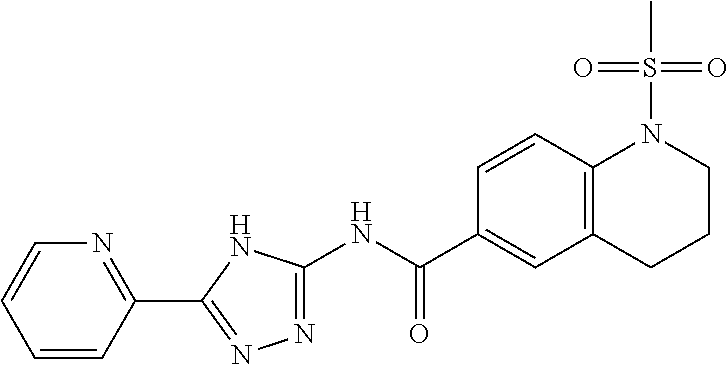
C1(NC(C2=CC3=C(C=C2)N(S(C)(=O)=O)CCC3)=O)=NN=C(C2=NC=CC=C2)N1
